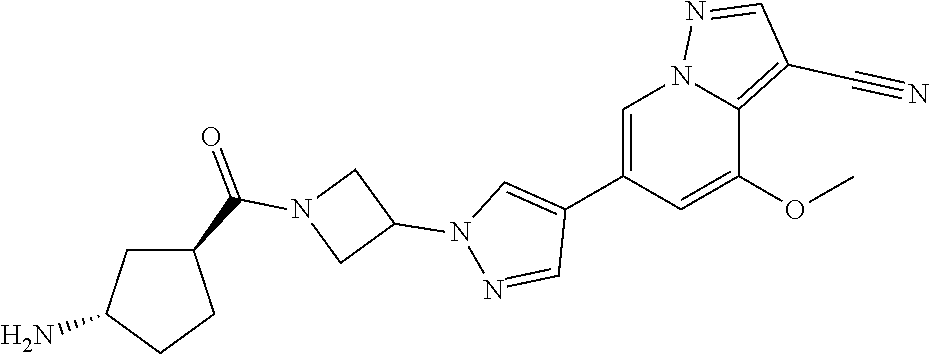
C1(C2=CN(C3CN(C(=O)C4CC(N)CC4)C3)N=C2)=CN2C(=C(C#N)C=N2)C(OC)=C1
